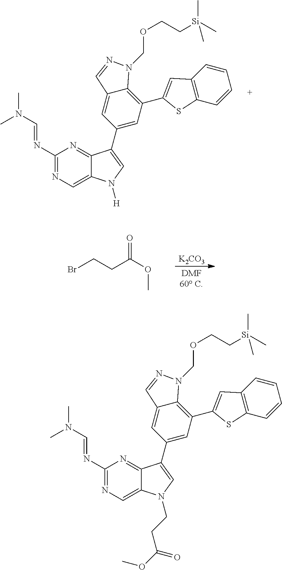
CN(C=NC1=NC=C2C(=N1)C(C1=CC(C3=CC4=C(S3)C=CC=C4)=C3C(=C1)C=NN3COCC[Si](C)(C)C)=CN2[H])C.[K2CO3].BrCCC(OC)=O.CN(C=NC1=NC=C2C(=N1)C(C1=CC(C3=CC4=C(S3)C=CC=C4)=C3C(=C1)C=NN3COCC[Si](C)(C)C)=CN2CCC(OC)=O)C
